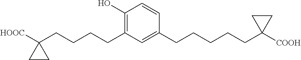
C1(O)=C(CCCCC2([HOOC])CC2)C=C(CCCCCC2([COOH])CC2)C=C1
